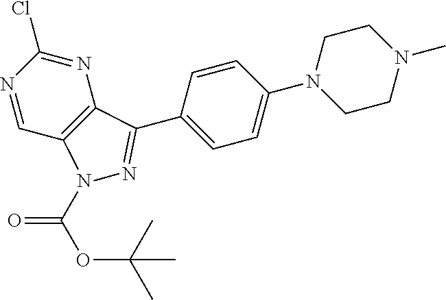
N1=CC2=C(N=C1Cl)C(C1=CC=C(N3CCN(C)CC3)C=C1)=NN2C(=O)OC(C)(C)C
